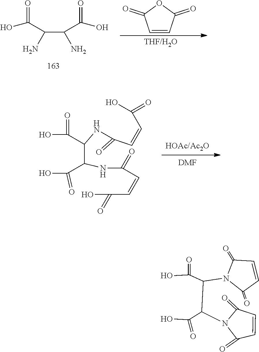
C(C(N)C(=O)O)(N)C(O)=O.C1=CC(=O)OC1=O.[DMF].C(=O)(O)C=CC(NC(C(O)=O)C(NC(=O)C=CC(O)=O)C(O)=O)=O.C1(=O)C=CC(=O)N1C(C(N1C(=O)C=CC1=O)C(O)=O)C(O)=O
